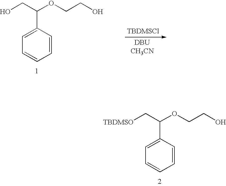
OCC(OCCO)C1=CC=CC=C1.[TBDMSCl].[TBDMSO]CC(OCCO)C1=CC=CC=C1
